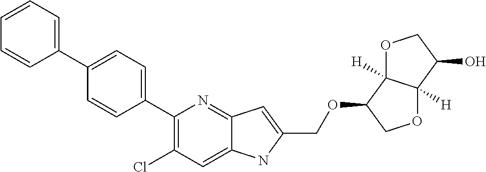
C1(C2=CC=C(C3=CC=CC=C3)C=C2)=C(Cl)C=C2C(=N1)C=C(COC1COC3([H])C1([H])OCC3O)N2
